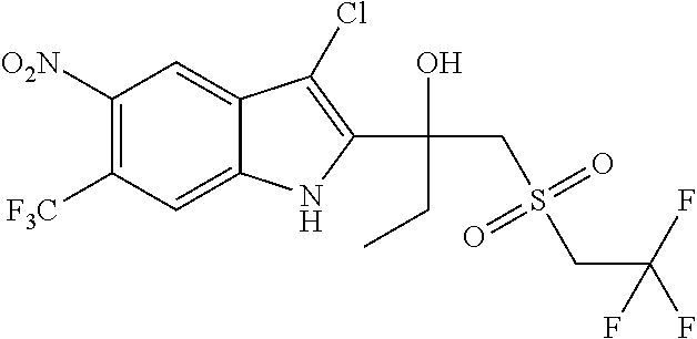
C1([O2N])=C([F3C])C=C2C(=C1)C(Cl)=C(C(CS(CC(F)(F)F)(=O)=O)(O)CC)N2
